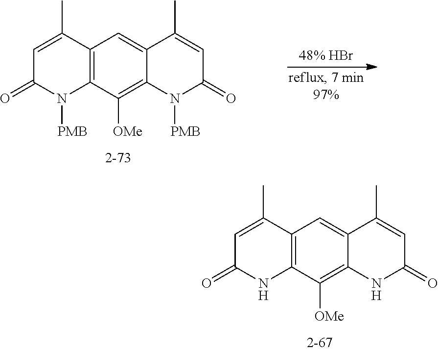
C1=C(C)C2=C(NC1=O)C([OMe])=C1C(=C2)C(C)=CC(=O)N1.C1=C(C)C2=C(N([PMB])C1=O)C([OMe])=C1C(=C2)C(C)=CC(=O)N1[PMB]
